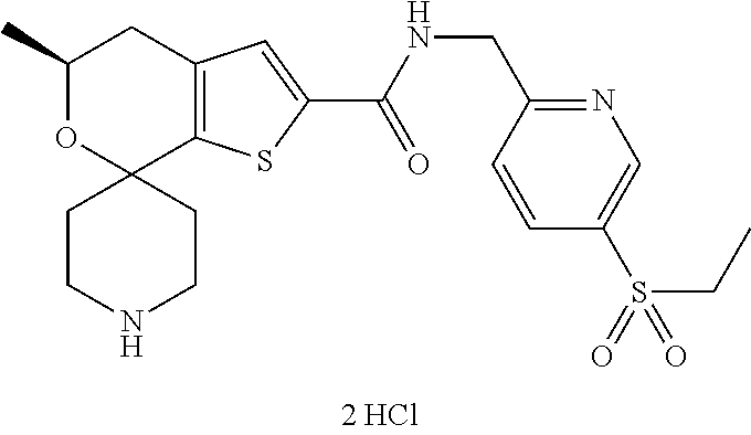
C1(C)OC2(C3=C(C1)C=C(C(NCC1=NC=C(S(=O)(CC)=O)C=C1)=O)S3)CCNCC2
